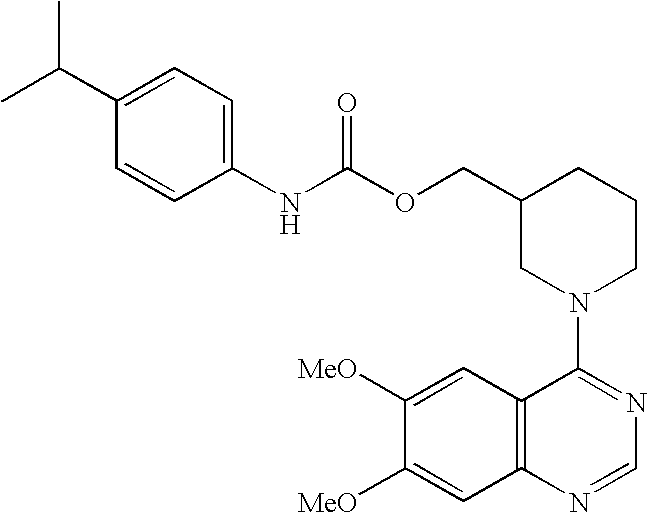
C1C(COC(NC2=CC=C(C(C)C)C=C2)=O)CN(C2=NC=NC3=C2C=C([MeO])C([MeO])=C3)CC1
